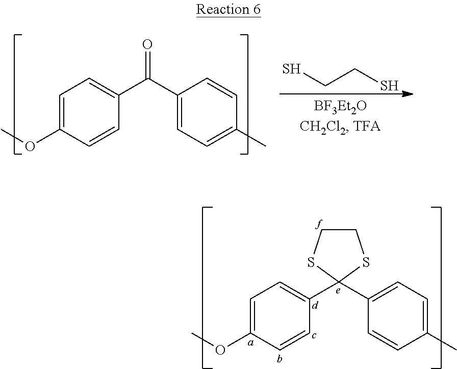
C1=C(OC)C=CC(C2(C3=CC=C(C)C=C3)SCCS2)=C1.C1=C(OC)C=CC(C(C2=CC=C(C)C=C2)=O)=C1.SCCS
